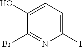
C1(O)=CC=C(I)N=C1Br
